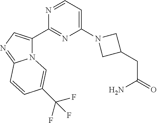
N12C(C3=NC(N4CC(CC(=O)N)C4)=CC=N3)=CN=C1C=CC(C(F)(F)F)=C2
